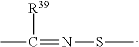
CC(=NSC)[R39]
